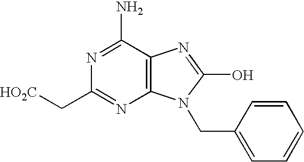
C12=C(C(N)=NC(C[HO2C])=N1)N=C(O)N2CC1=CC=CC=C1
